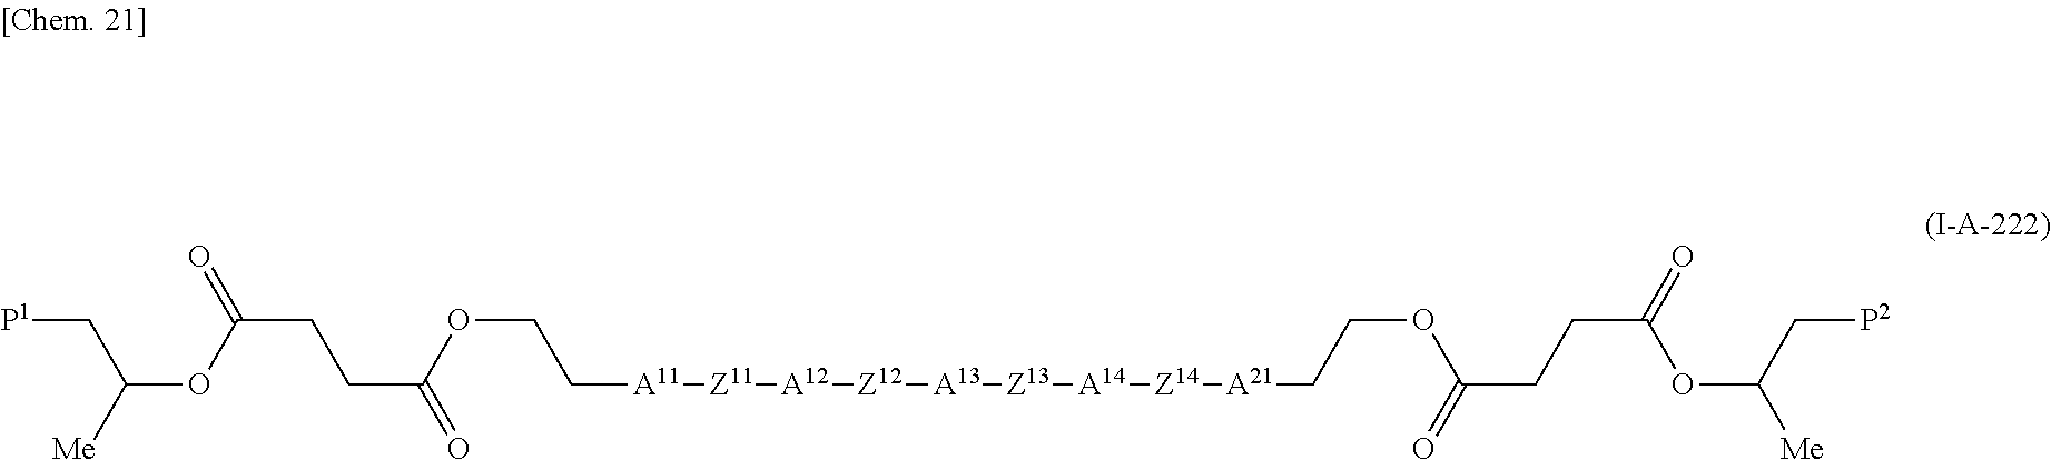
C([P1])C(OC(CCC(=O)OCC[A11][Z11][A12][Z12][A13][Z13][A14][Z14][A21]CCOC(CCC(=O)OC(C[P2])[Me])=O)=O)[Me]
